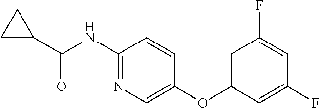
C1(NC(C2CC2)=O)=NC=C(OC2=CC(F)=CC(F)=C2)C=C1
